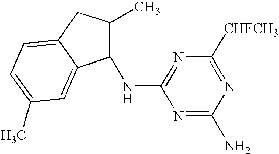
N1=C(N)N=C([CHFCH3])N=C1NC1C(C)CC2=CC=C(C)C=C12
